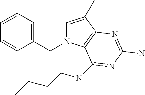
C1=C(C)C2=C(N1CC1=CC=CC=C1)C(NCCCC)=NC(N)=N2
